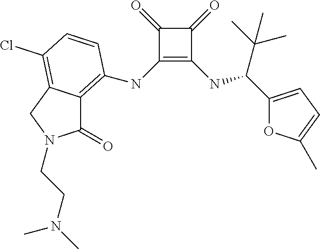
C1(=O)C(NC2=C3C(=O)N(CCN(C)C)CC3=C(Cl)C=C2)=C(NC(C(C)(C)C)C2=CC=C(C)O2)C1=O
